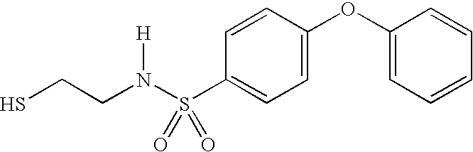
C(N(S(C1=CC=C(OC2=CC=CC=C2)C=C1)(=O)=O)[H])CS
